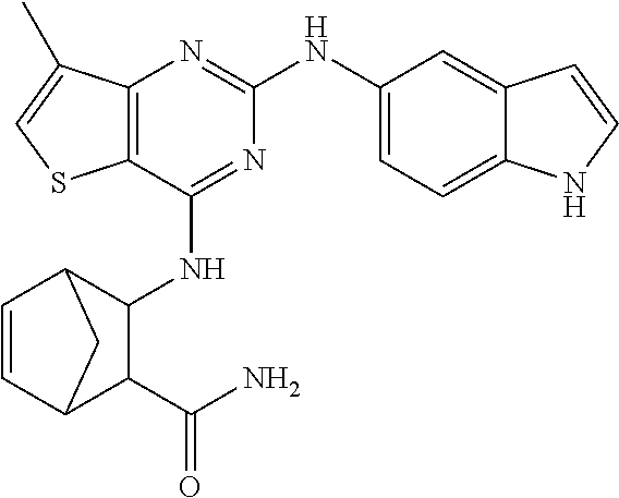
C12=C(C(NC3C4C=CC(C3C(N)=O)C4)=NC(NC3=CC=C4C(=C3)C=CN4)=N1)SC=C2C
